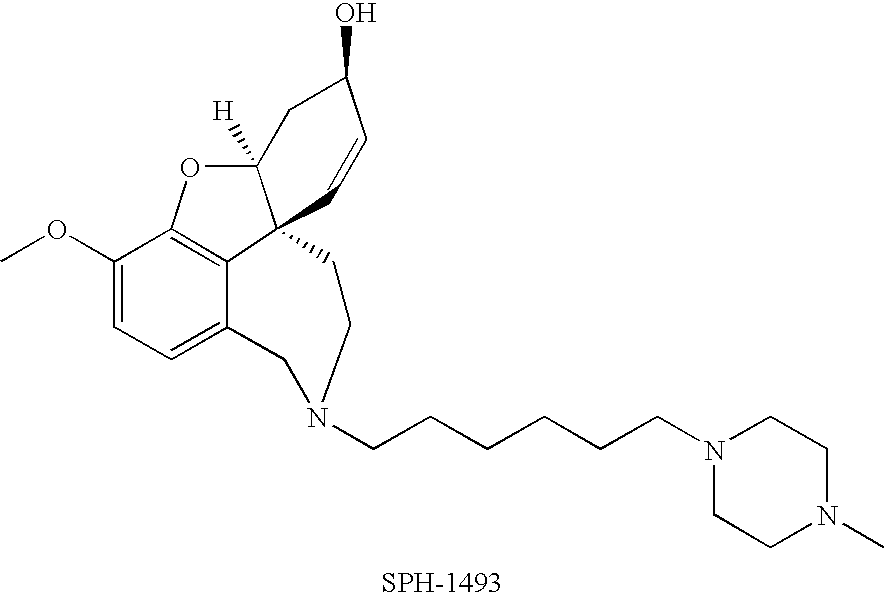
C1(OC)=CC=C2C3=C1OC1([H])C3(C=CC(O)C1)CCN(CCCCCCN1CCN(C)CC1)C2
